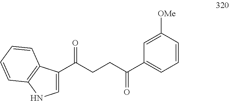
C1=C(C(CCC(C2=CC=CC([OMe])=C2)=O)=O)C2=C(N1)C=CC=C2
